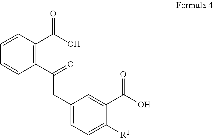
C1=CC(C(=O)CC2=CC=C([R1])C(C(O)=O)=C2)=C(C(O)=O)C=C1
